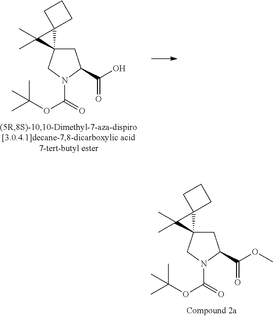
CC(OC(=O)N1C(C(O)=O)CC2(C1)C1(C2(C)C)CCC1)(C)C.CC(OC(=O)N1C(C(OC)=O)CC2(C1)C1(C2(C)C)CCC1)(C)C
